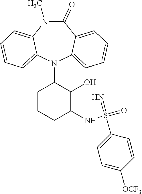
N1(C)C(=O)C2=CC=CC=C2N(C2CCCC(NS(=O)(=N)C3=CC=C([OCF3])C=C3)C2O)C2=CC=CC=C12
